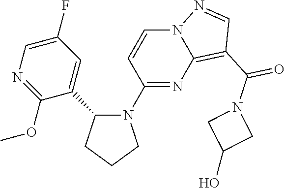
C1CCN(C2=NC3=C(C(N4CC(O)C4)=O)C=NN3C=C2)C1C1=CC(F)=CN=C1OC
